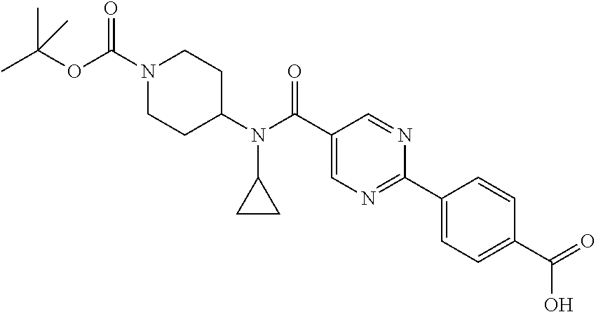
N1(C(OC(C)(C)C)=O)CCC(N(C(=O)C2=CN=C(C3=CC=C(C(=O)O)C=C3)N=C2)C2CC2)CC1
